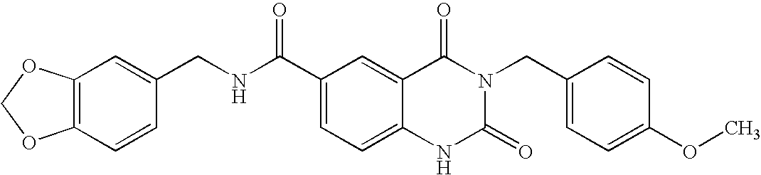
C12=C(C=CC(CNC(C3=CC=C4C(=C3)C(=O)N(CC3=CC=C(OC)C=C3)C(=O)N4)=O)=C1)OCO2
